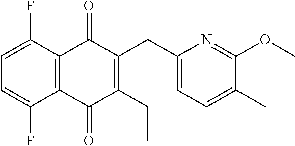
C1=C(F)C2=C(C(F)=C1)C(=O)C(CC)=C(CC1=CC=C(C)C(OC)=N1)C2=O
